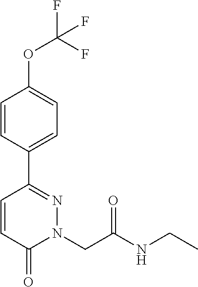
C1=CC(C2=NN(CC(NCC)=O)C(=O)C=C2)=CC=C1OC(F)(F)F
